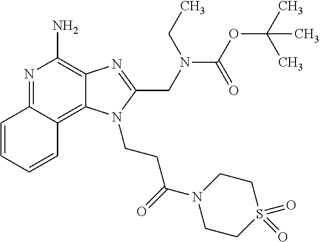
C1=CC=CC2=C3C(=C(N)N=C12)N=C(CN(C(OC(C)(C)C)=O)CC)N3CCC(=O)N1CCS(=O)(=O)CC1
